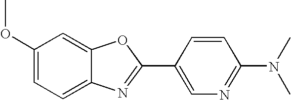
C1(OC)=CC=C2C(=C1)OC(C1=CN=C(N(C)C)C=C1)=N2
